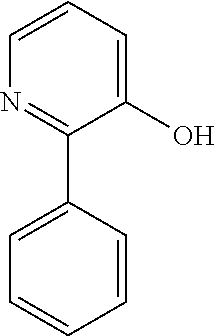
C1(O)=CC=CN=C1C1=CC=CC=C1
